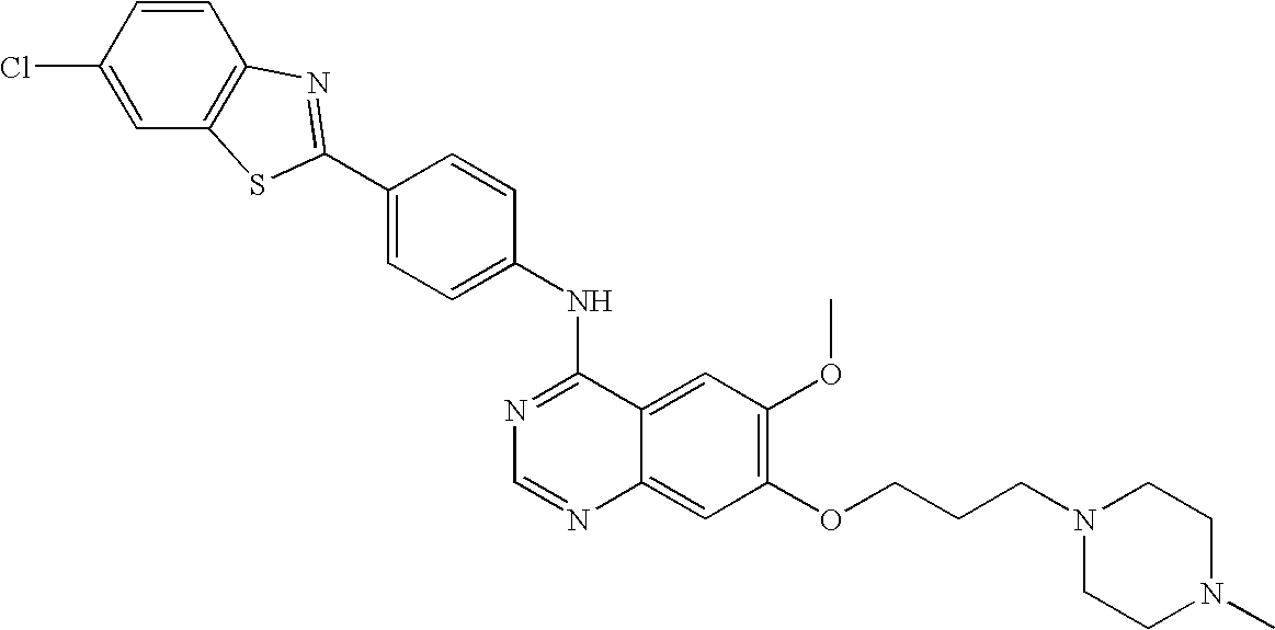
C1=CC(Cl)=CC2=C1N=C(C1=CC=C(NC3=NC=NC4=CC(OCCCN5CCN(C)CC5)=C(OC)C=C34)C=C1)S2
